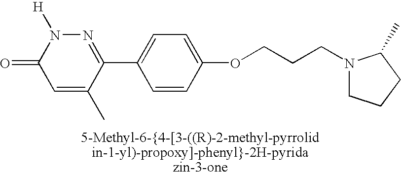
N1(CCCOC2=CC=C(C3=NN([H])C(=O)C=C3C)C=C2)CCCC1C
